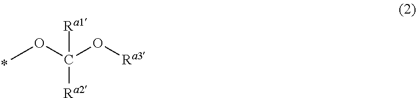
C([Ra2])(OC)(O[Ra3])[Ra1]
